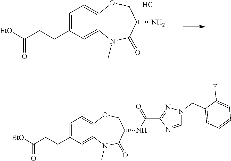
C1=C(CCC([EtO])=O)C=C2C(=C1)OCC(NC(C1=NN(CC3=CC=CC=C3F)C=N1)=O)C(=O)N2C.C1=C(CCC([EtO])=O)C=C2C(=C1)OCC(N)C(=O)N2C.Cl
